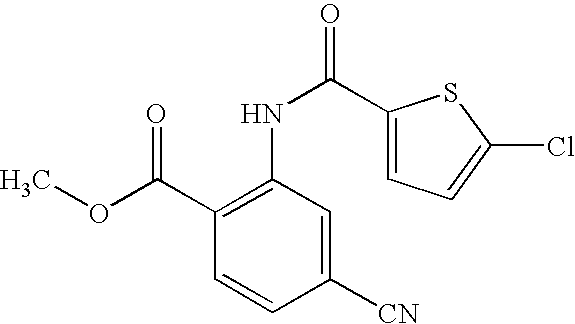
C1(NC(=O)C2=CC=C(Cl)S2)=C(C(OC)=O)C=CC([CN])=C1
